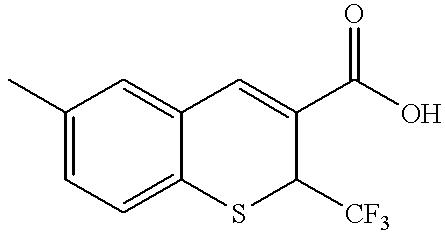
C1=C2C(=CC=C1C)SC([CF3])C(C(O)=O)=C2
